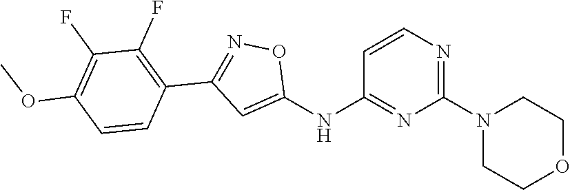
C1=CN=C(N2CCOCC2)N=C1NC1=CC(C2=C(F)C(F)=C(OC)C=C2)=NO1
